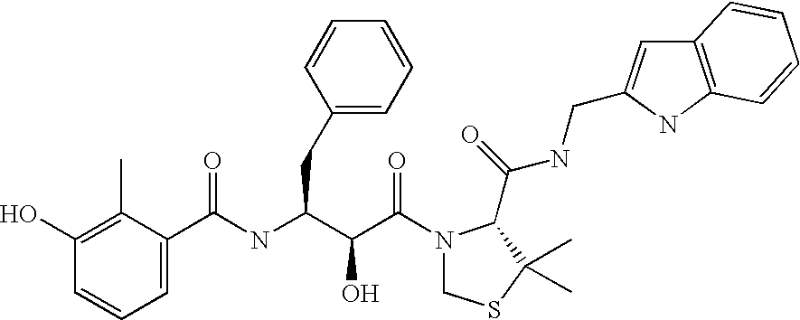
C1(O)=C(C)C(C(NC(C(C(=O)N2CSC(C)(C)C2C(NCC2=CC3=C(N2)C=CC=C3)=O)O)CC2=CC=CC=C2)=O)=CC=C1
